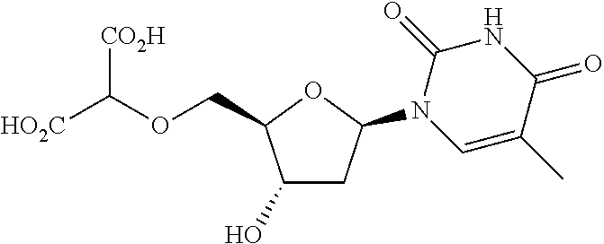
C1(O)CC(N2C=C(C)C(=O)NC2=O)OC1COC([CO2H])[HO2C]
